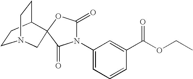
C1CC2CCN1CC21OC(=O)N(C2=CC=CC(C(OCC)=O)=C2)C1=O
